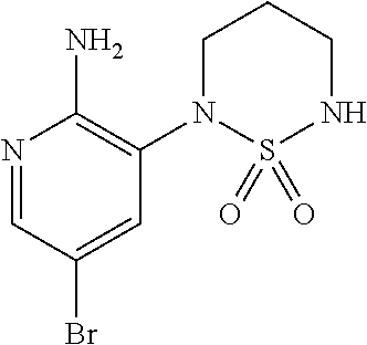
N1=CC(Br)=CC(N2S(=O)(=O)NCCC2)=C1N
